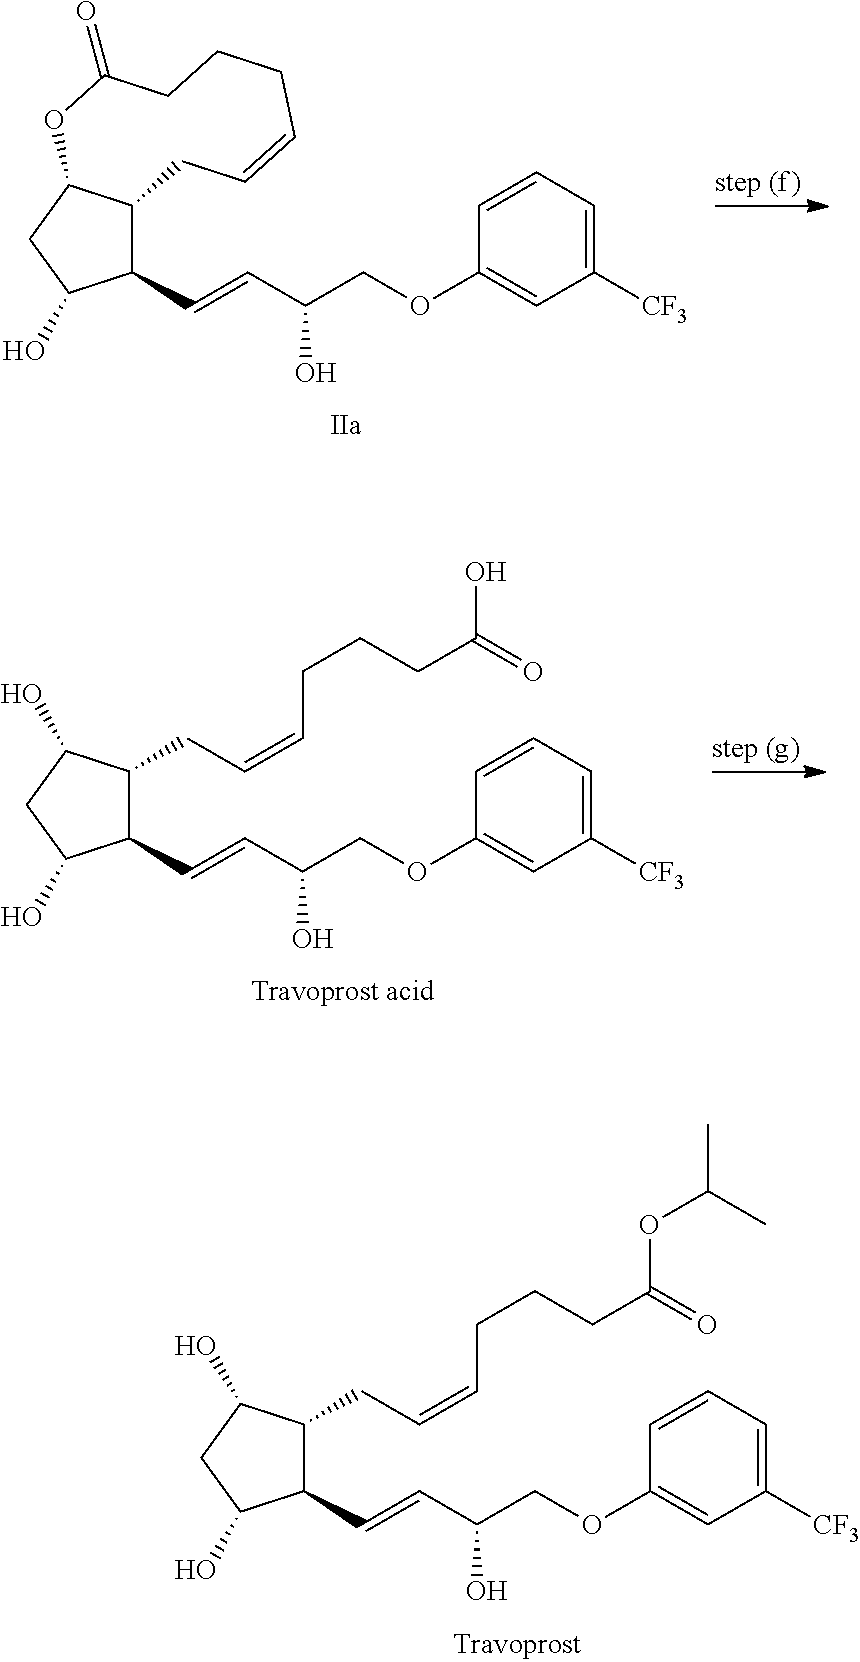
C1(C=CC(COC2=CC([CF3])=CC=C2)O)C2C(CC1O)OC(=O)CCCC=CC2.C1(C=CC(COC2=CC([CF3])=CC=C2)O)C(CC=CCCCC(=O)O)C(O)CC1O.C1(C=CC(COC2=CC([CF3])=CC=C2)O)C(CC=CCCCC(=O)OC(C)C)C(O)CC1O
